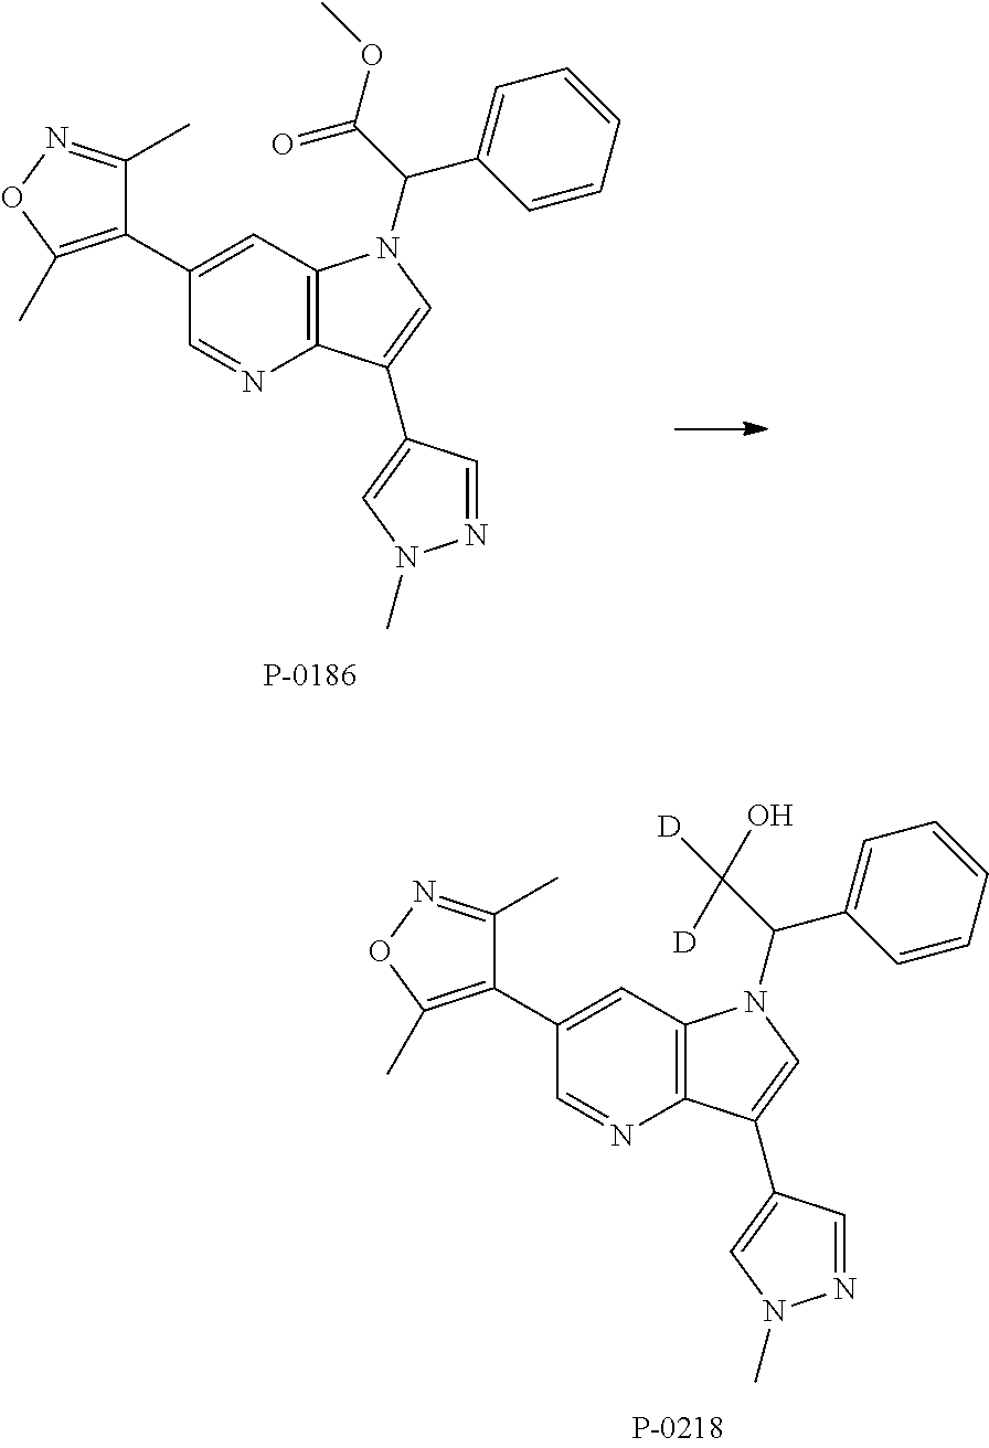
C12=C(C=C(C3=C(C)ON=C3C)C=N1)N(C(C1=CC=CC=C1)C(OC)=O)C=C2C1=CN(C)N=C1.C12=C(C=C(C3=C(C)ON=C3C)C=N1)N(C(C1=CC=CC=C1)C([D])([D])O)C=C2C1=CN(C)N=C1
